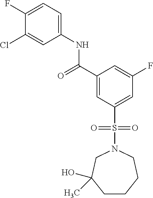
C1(F)=CC=C(NC(C2=CC(S(=O)(=O)N3CC(O)(C)CCCC3)=CC(F)=C2)=O)C=C1Cl
